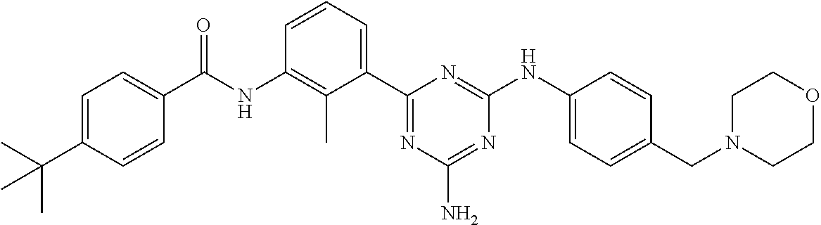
N(C1=C(C)C(C2=NC(N)=NC(NC3=CC=C(CN4CCOCC4)C=C3)=N2)=CC=C1)C(=O)C1=CC=C(C(C)(C)C)C=C1
